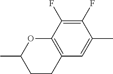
C1CC2=C(OC1C)C(F)=C(F)C(C)=C2
